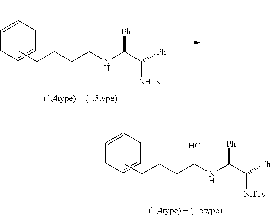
C1=C(C)CC=CC1.CCCCCNC(C([Ph])[NHTs])[Ph].C1=C(C)CC=CC1.CCCCCNC(C([Ph])[NHTs])[Ph].Cl
